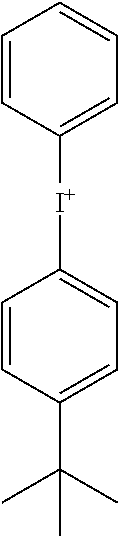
C1([I+]C2=CC=C(C(C)(C)C)C=C2)=CC=CC=C1
